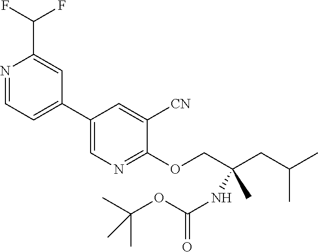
C1(C2=CC=NC(C(F)F)=C2)=CN=C(OCC(CC(C)C)(C)NC(OC(C)(C)C)=O)C([CN])=C1
